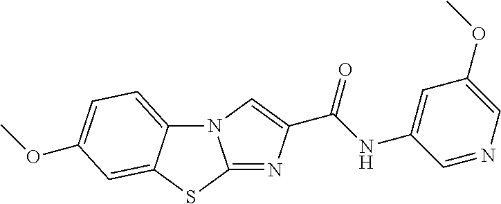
N12C3=CC=C(OC)C=C3SC1=NC(C(NC1=CC(OC)=CN=C1)=O)=C2
